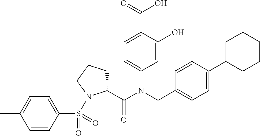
C1=C(O)C(C(=O)O)=CC=C1N(CC1=CC=C(C2CCCCC2)C=C1)C(C1CCCN1S(=O)(C1=CC=C(C)C=C1)=O)=O
